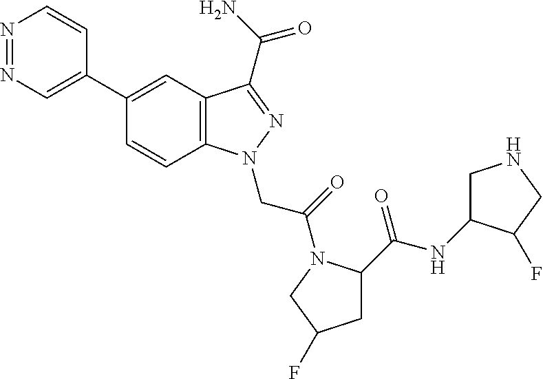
N1=NC=C(C2=CC3=C(C=C2)N(CC(=O)N2C(C(NC4CNCC4F)=O)CC(F)C2)N=C3C(N)=O)C=C1
